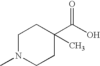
C1N(C)CCC(C(O)=O)(C)C1
